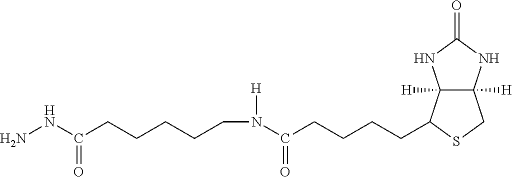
C12([H])C([H])(C(CCCCC(=O)N([H])CCCCCC(NN)=O)SC1)NC(=O)N2
